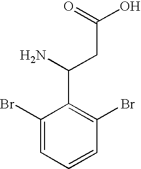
C(C(=O)O)C(N)C1=C(Br)C=CC=C1Br
